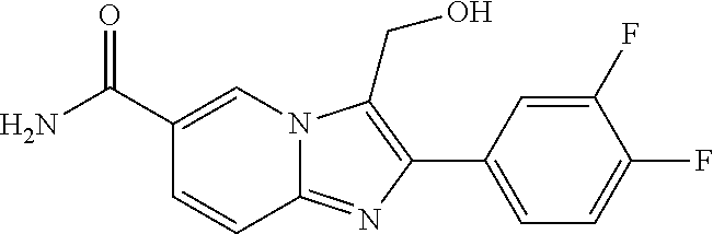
C1(C(N)=O)=CN2C(=NC(C3=CC=C(F)C(F)=C3)=C2CO)C=C1
